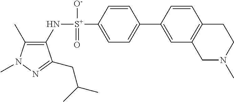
C1(C)=C(N[S+](C2=CC=C(C3=CC4=C(C=C3)CCN(C)C4)C=C2)([O-])=O)C(CC(C)C)=NN1C
